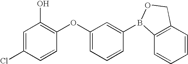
C1=C(Cl)C=CC(OC2=CC=CC(B3C4=C(C=CC=C4)CO3)=C2)=C1O
